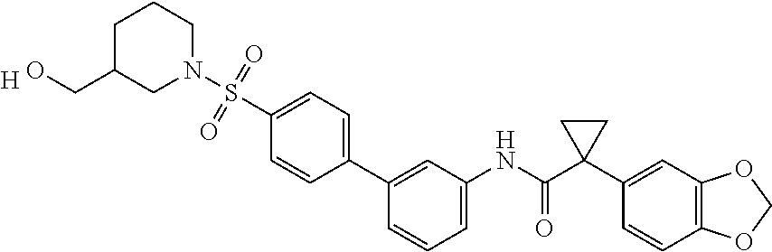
C1=C(NC(C2(C3=CC4=C(C=C3)OCO4)CC2)=O)C=C(C2=CC=C(S(N3CCCC(CO)C3)(=O)=O)C=C2)C=C1.[H]
